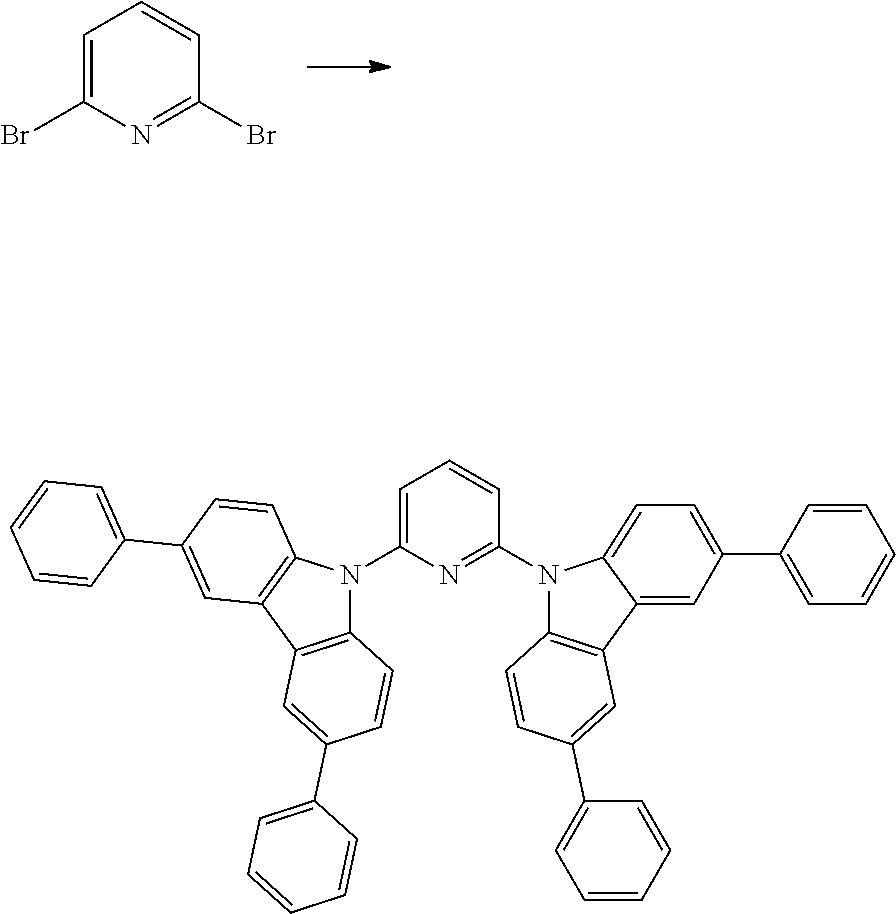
BrC1=CC=CC(Br)=N1.C1=C(N2C3=C(C4=C2C=CC(C2=CC=CC=C2)=C4)C=C(C2=CC=CC=C2)C=C3)N=C(N2C3=C(C=C(C4=CC=CC=C4)C=C3)C3=CC(C4=CC=CC=C4)=CC=C23)C=C1
